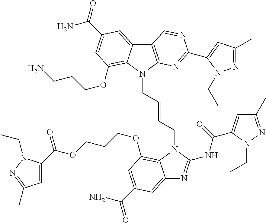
C(OCCCOC1=C2C(=CC(C(=O)N)=C1)N=C(NC(=O)C1=CC(C)=NN1CC)N2CC=CCN1C2=C(C3=CC(C(=O)N)=CC(OCCCN)=C13)C=NC(C1=CC(C)=NN1CC)=N2)(C1=CC(C)=NN1CC)=O
